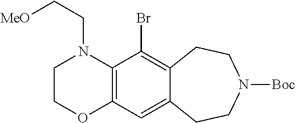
C12=C(C(Br)=C3C(=C1)CCN([Boc])CC3)N(CC[MeO])CCO2
